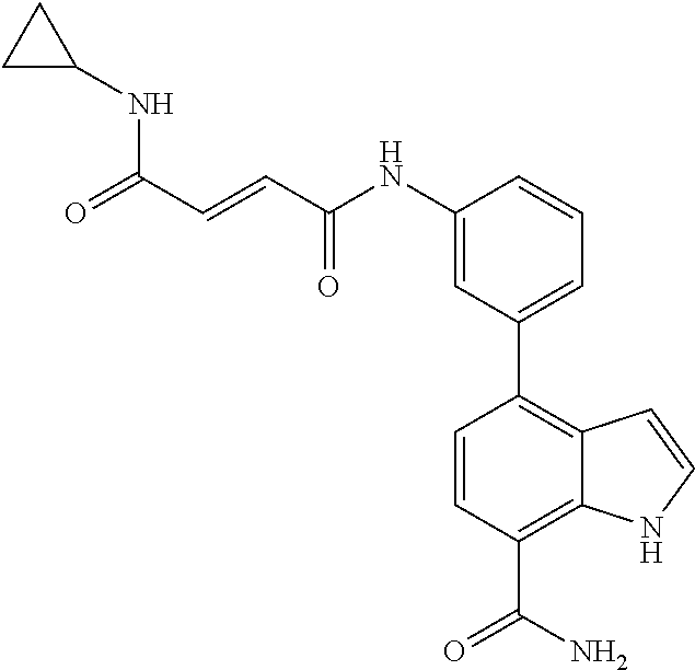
C1(NC(C=CC(=O)NC2CC2)=O)=CC(C2=C3C(=C(C(N)=O)C=C2)NC=C3)=CC=C1
